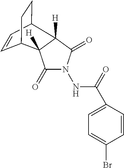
C1=CC2CCC1C1([H])C(=O)N(NC(=O)C3=CC=C(Br)C=C3)C(=O)C21[H]
